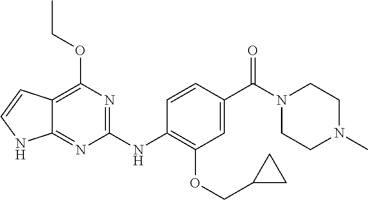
C1(NC2=C(OCC3CC3)C=C(C(N3CCN(C)CC3)=O)C=C2)=NC(OCC)=C2C(=N1)NC=C2
